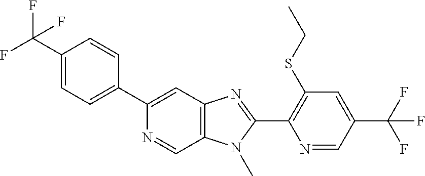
FC(C1=CC=C(C2=CC3=C(C=N2)N(C)C(C2=C(SCC)C=C(C(F)(F)F)C=N2)=N3)C=C1)(F)F
